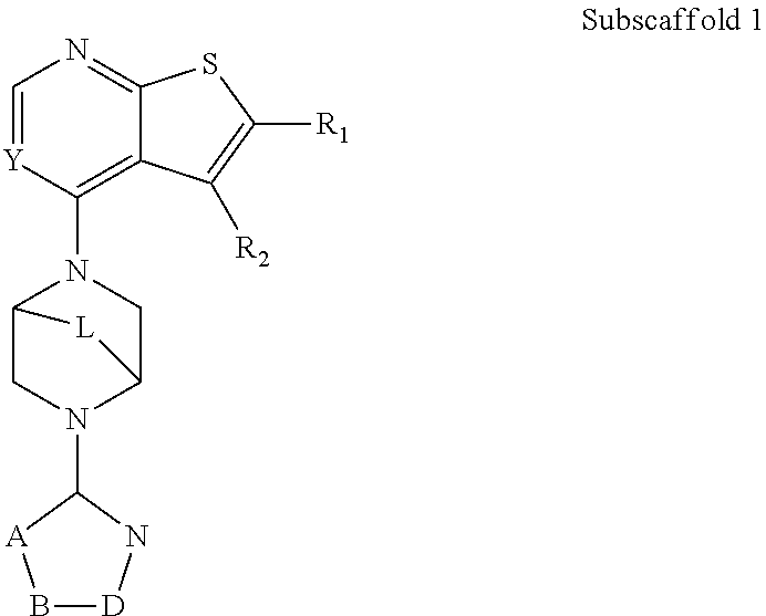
C1(N2CC3N(C4[A]B[D]N4)CC2[L]3)=C2C(=NC=[Y]1)SC([R1])=C2[R2]
